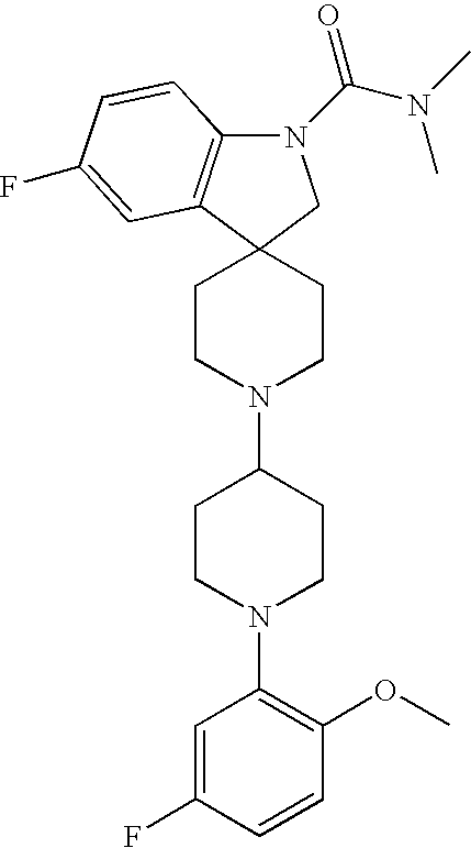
C1(N2CCC3(CC2)C2=C(N(C(N(C)C)=O)C3)C=CC(F)=C2)CCN(C2=C(OC)C=CC(F)=C2)CC1
